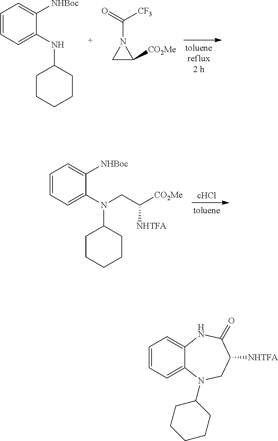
C1C([CO2Me])N1C(=O)[CF3].C1=CC=C(NC2CCCCC2)C([NHBoc])=C1.C1=CC=C2C(=C1)NC(=O)C([NHTFA])CN2C1CCCCC1.C1=CC=C(N(C2CCCCC2)CC([CO2Me])[NHTFA])C([NHBoc])=C1
